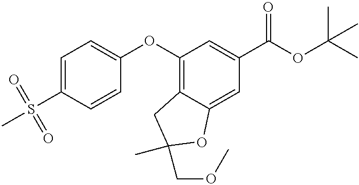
C1=C(S(C)(=O)=O)C=CC(OC2=C3C(=CC(C(OC(C)(C)C)=O)=C2)OC(COC)(C)C3)=C1
